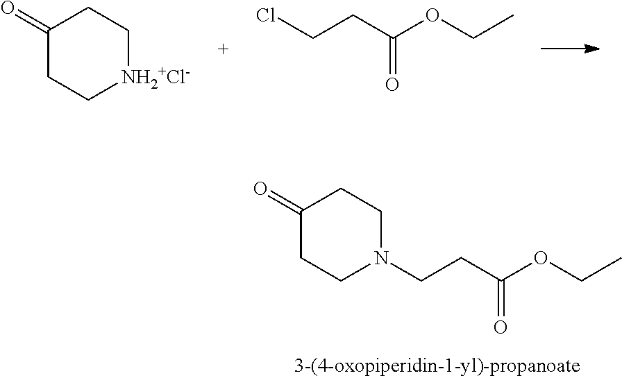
C1(=O)CCN(CCC(OCC)=O)CC1.C1(=O)CC[NH2+Cl-]CC1.ClCCC(OCC)=O
